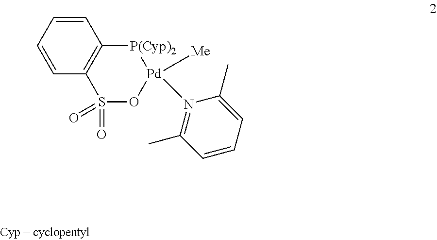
C1=CC=CC2=C1[P(Cyp)2][Pd]([Me])(N1=C(C)C=CC=C1C)OS2(=O)=O
